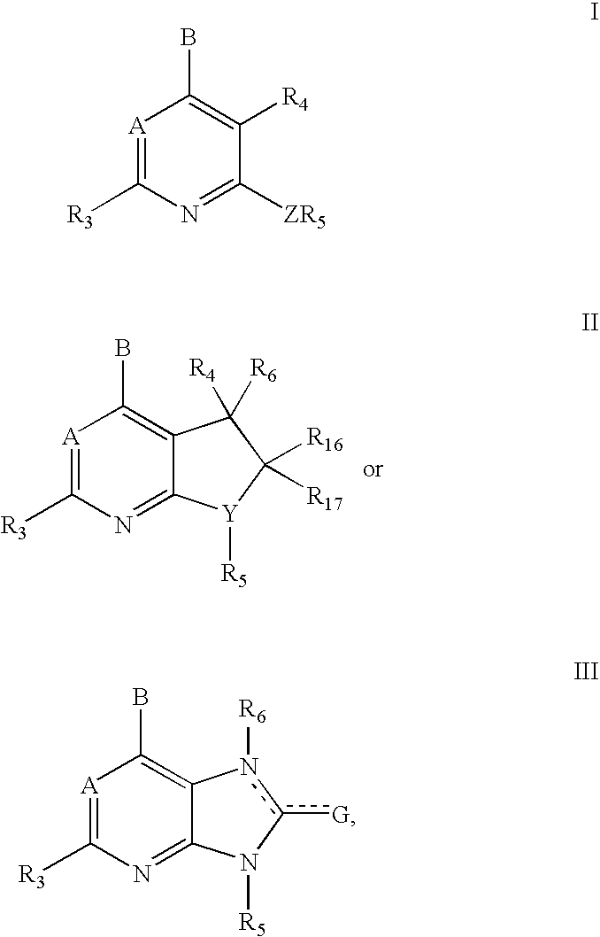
[A]1=C([R3])N=C2C(=C1B)C([R4])([R6])C([R16])([R17])[Y]2[R5].[A]1=C([R3])N=C([ZR5])C([R4])=C1B.[A]1=C([R3])N=C2C(=C1B)n([R6])c([G])N2[R5]
